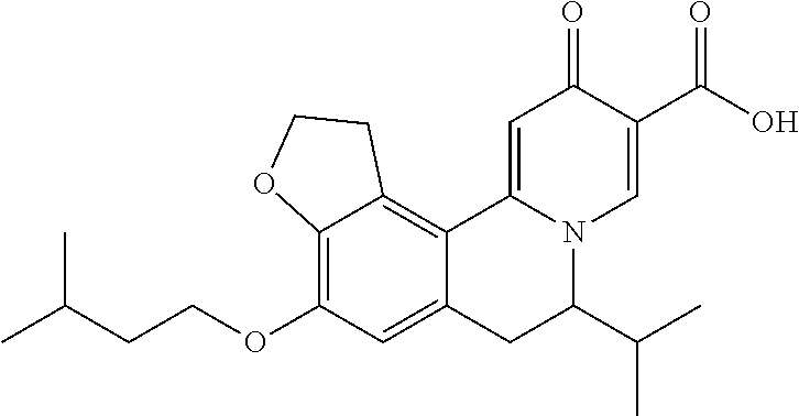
C12=C(OCCC(C)C)C=C3C(=C1CCO2)C1=CC(=O)C(C(=O)O)=CN1C(C(C)C)C3
